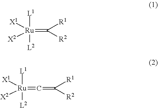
[L1][Ru]([X1])([X2])(=C([R1])[R2])[L2].[L1][Ru]([X1])([X2])(=C=C([R1])[R2])[L2]
